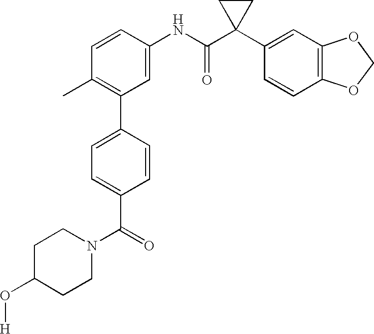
C1(NC(C2(C3=CC4=C(C=C3)OCO4)CC2)=O)=CC(C2=CC=C(C(=O)N3CCC(O[H])CC3)C=C2)=C(C)C=C1
